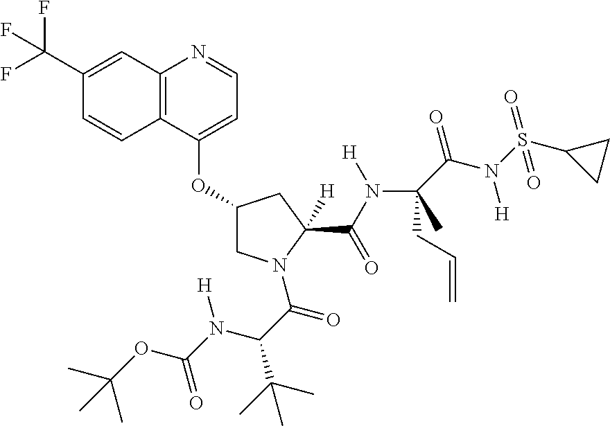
C12=C(C(OC3CN(C(C(C(C)(C)C)N(C(OC(C)(C)C)=O)[H])=O)C(C(N([H])C(CC=C)(C)C(=O)N([H])S(C4CC4)(=O)=O)=O)([H])C3)=CC=N1)C=CC(C(F)(F)F)=C2
